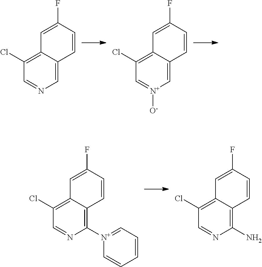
C1=C2C(=C(Cl)C=N1)C=C(F)C=C2.C1=C2C(=C(Cl)C=[N+]1[O-])C=C(F)C=C2.C1(N)=C2C(=C(Cl)C=N1)C=C(F)C=C2.C1([N+]2=CC=CC=C2)=C2C(=C(Cl)C=N1)C=C(F)C=C2
